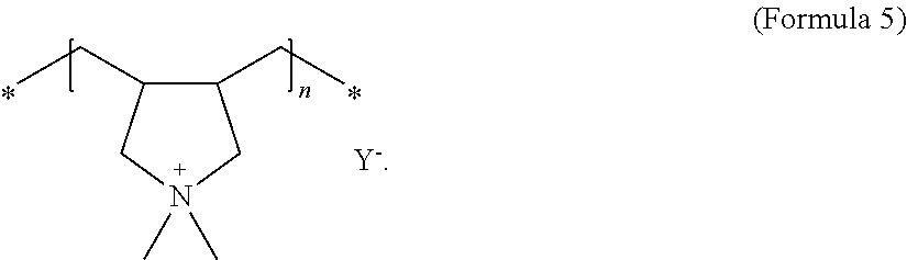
C1(CC)C(CC)CN(C)(C)C1.[Y-]
